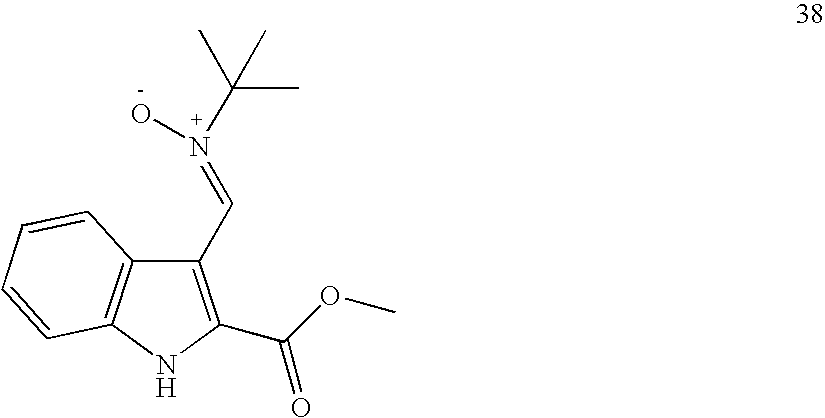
C1(C=N(C(C)(C)C)O)=C(C(OC)=O)NC2=C1C=CC=C2
